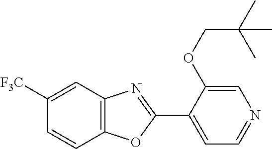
C12=C(C=C([F3C])C=C1)N=C(C1=CC=NC=C1OCC(C)(C)C)O2
